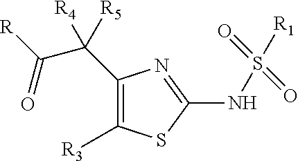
C1([R3])=C(C([R5])([R4])C([R])=O)N=C(NS([R1])(=O)=O)S1
